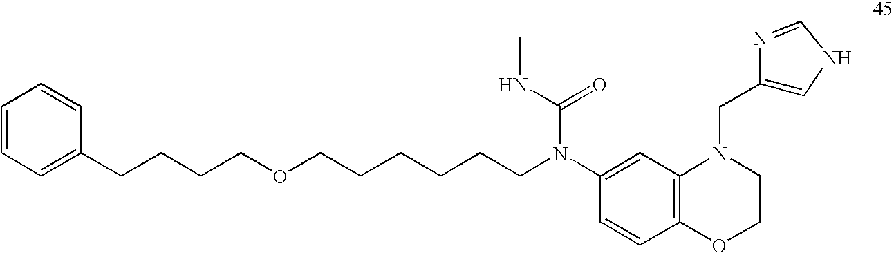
C1=CC2=C(C=C1N(CCCCCCOCCCCC1=CC=CC=C1)C(=O)NC)N(CC1=CNC=N1)CCO2
